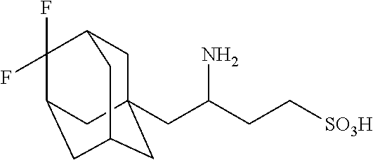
C1C2(CC(CC[SO3H])N)CC3CC(C(F)(F)C1C3)C2
